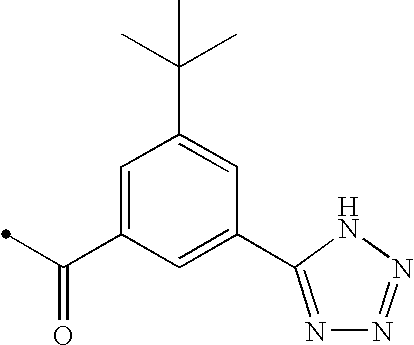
C1=C(C(=O)C)C=C(C2=NN=NN2)C=C1C(C)(C)C
